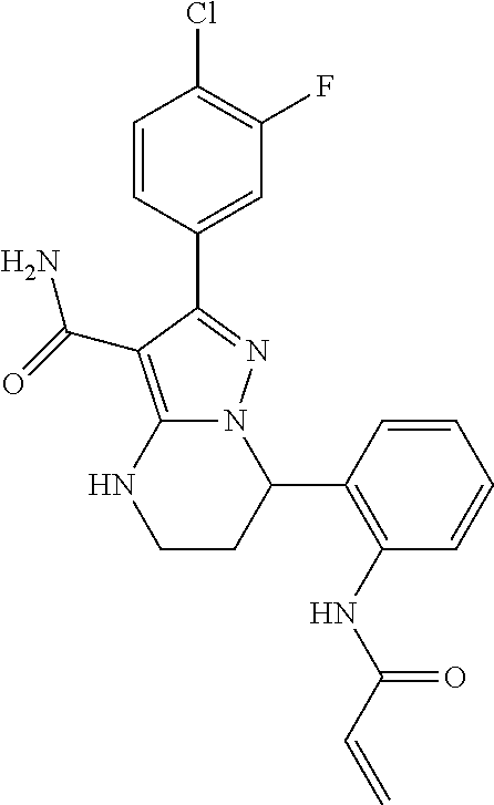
C1(C2=C(NC(C=C)=O)C=CC=C2)N2C(=C(C(=O)N)C(C3=CC(F)=C(Cl)C=C3)=N2)NCC1
